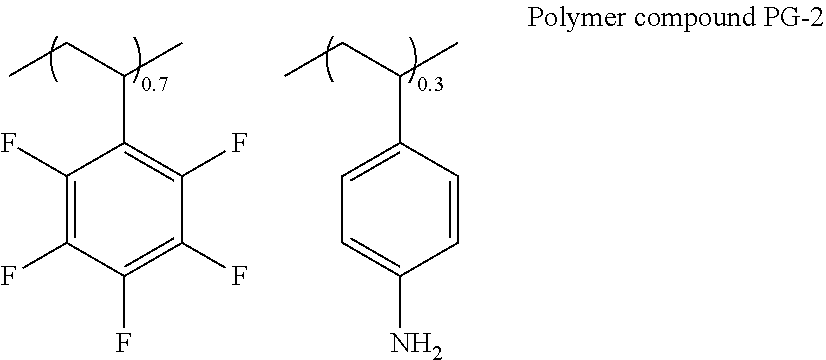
CCC(C)C1=CC=C(N)C=C1.CCC(C)C1=C(F)C(F)=C(F)C(F)=C1F
